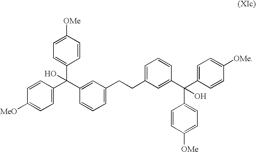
C1=CC([OMe])=CC=C1C(C1=CC(CCC2=CC=CC(C(C3=CC=C([OMe])C=C3)(C3=CC=C([OMe])C=C3)O)=C2)=CC=C1)(C1=CC=C([MeO])C=C1)O
